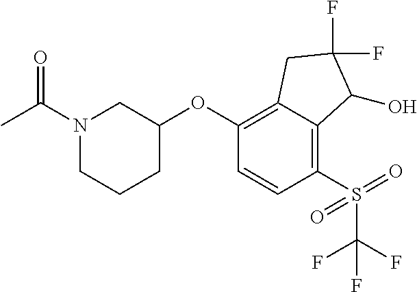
C1(OC2CN(C(C)=O)CCC2)=C2C(=C(S(C(F)(F)F)(=O)=O)C=C1)C(O)C(F)(F)C2
